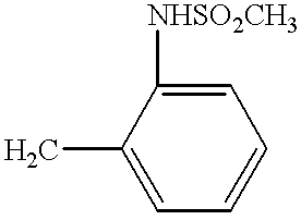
C1=C(C)C([NHSO2CH3])=CC=C1
